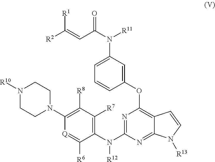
C1(N([R11])C(C=C([R2])[R1])=O)=CC=CC(OC2=C3C(=NC(N(C4=C([R7])C([R8])=C(N5CCN([R10])CC5)[Q]=C4[R6])[R12])=N2)N([R13])C=C3)=C1
